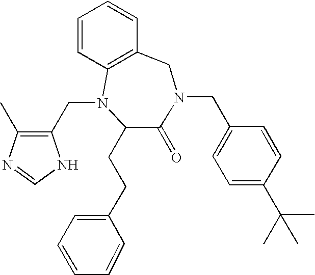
C1=CC2=C(CN(CC3=CC=C(C(C)(C)C)C=C3)C(=O)C(CCC3=CC=CC=C3)N2CC2=C(C)N=CN2)C=C1
